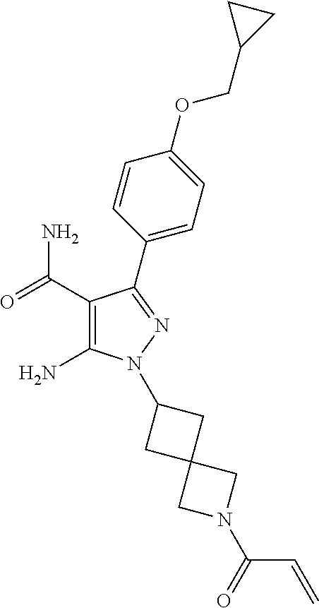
C1(C(=O)N)=C(N)N(C2CC3(C2)CN(C(=O)C=C)C3)N=C1C1=CC=C(OCC2CC2)C=C1
